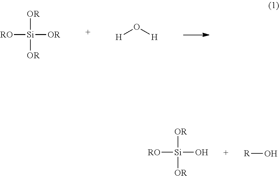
[RO][Si]([OR])([OR])[OR].[H]O[H].[RO][Si](O)([OR])[OR].[R]O
